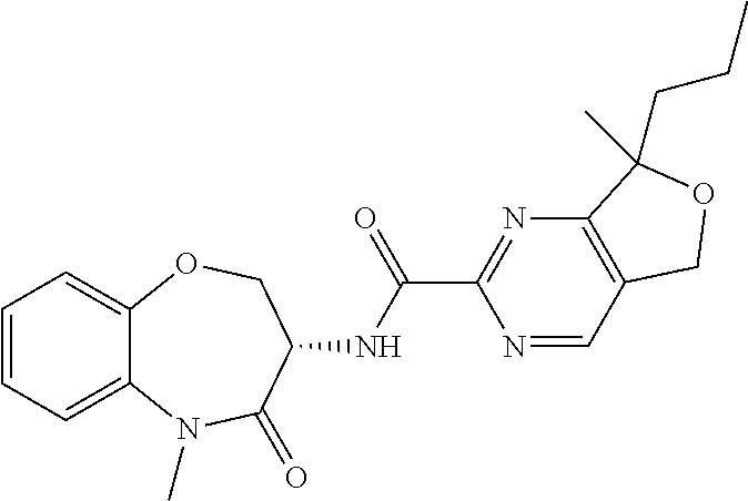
N1=CC2=C(N=C1C(NC1COC3=CC=CC=C3N(C)C1=O)=O)C(C)(CCC)OC2
